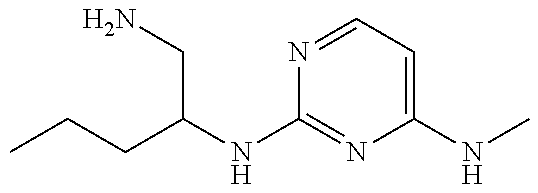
CCCC(NC1=NC(NC)=CC=N1)CN
